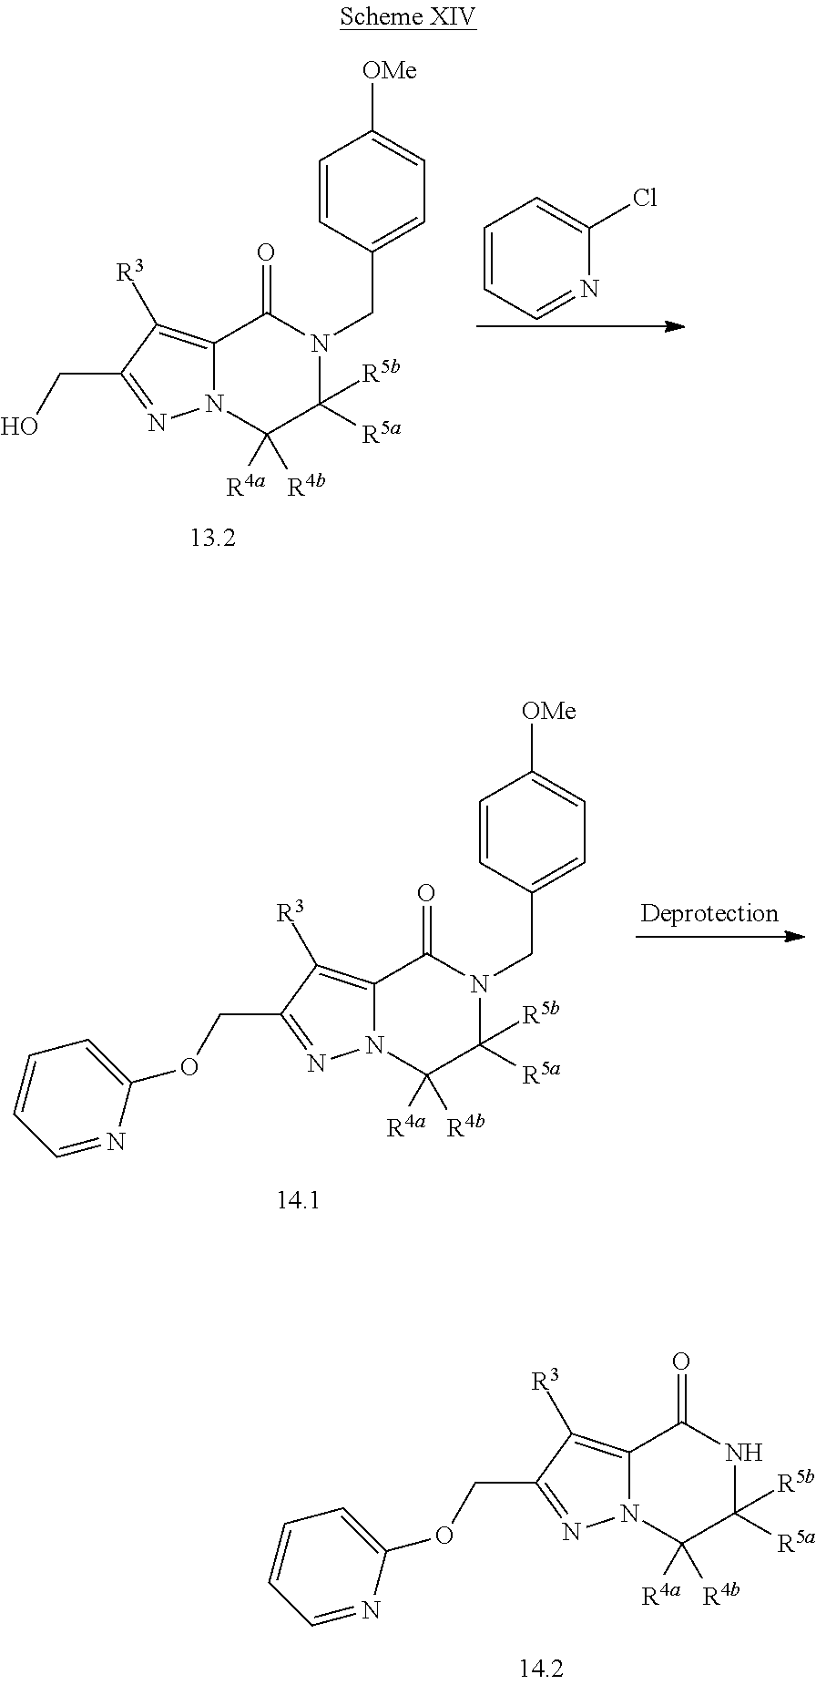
C1=CC=NC(Cl)=C1.C12=C([R3])C(CO)=NN1C([R4a])([R4b])C([R5b])([R5a])N(CC1=CC=C([OMe])C=C1)C2=O.C12=C([R3])C(COC3=CC=CC=N3)=NN1C([R4a])([R4b])C([R5b])([R5a])N(CC1=CC=C([OMe])C=C1)C2=O.C12=C([R3])C(COC3=CC=CC=N3)=NN1C([R4a])([R4b])C([R5b])([R5a])NC2=O
